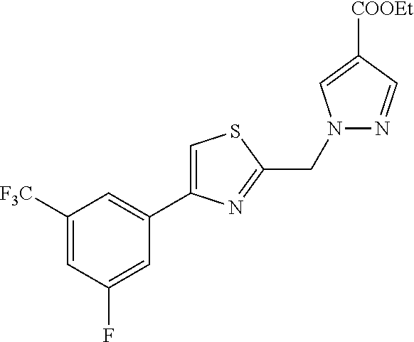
C1([F3C])=CC(F)=CC(C2=CSC(CN3N=CC([COOEt])=C3)=N2)=C1
